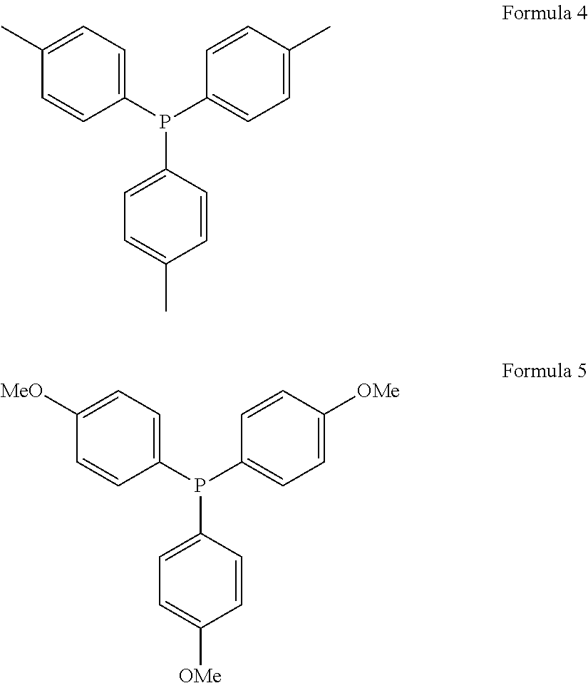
C1(P(C2=CC=C(C)C=C2)C2=CC=C(C)C=C2)=CC=C(C)C=C1.C1(P(C2=CC=C([OMe])C=C2)C2=CC=C([OMe])C=C2)=CC=C([MeO])C=C1
